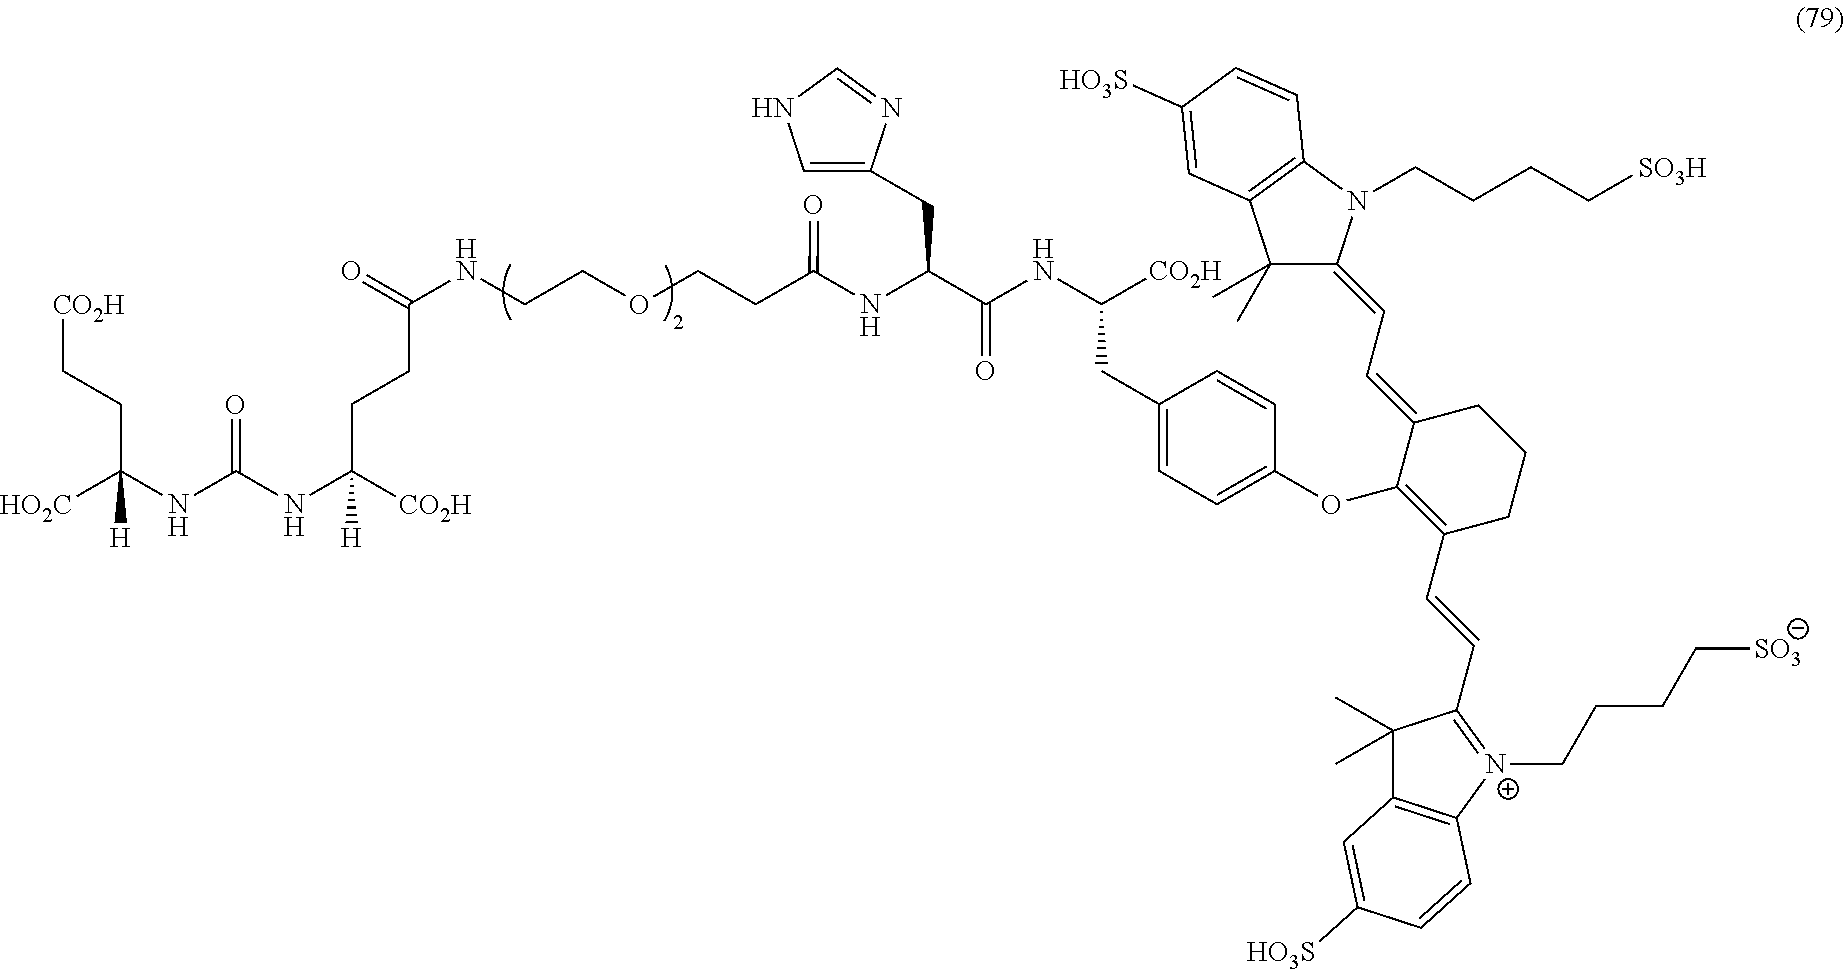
[CO2H]CCC(NC(NC([CO2H])(CCC(=O)NCCOCCC(NC(C(NC(CC1=CC=C(OC2=C(C=CC3=[N+](CCCC[SO3])C4=C(C3(C)C)C=C([HO3S])C=C4)CCCC2=CC=C2C(C)(C)C3=C(N2CCCC[SO3H])C=CC([HO3S])=C3)C=C1)[CO2H])=O)CC1=CNC=N1)=O)[H])=O)([HO2C])[H]
